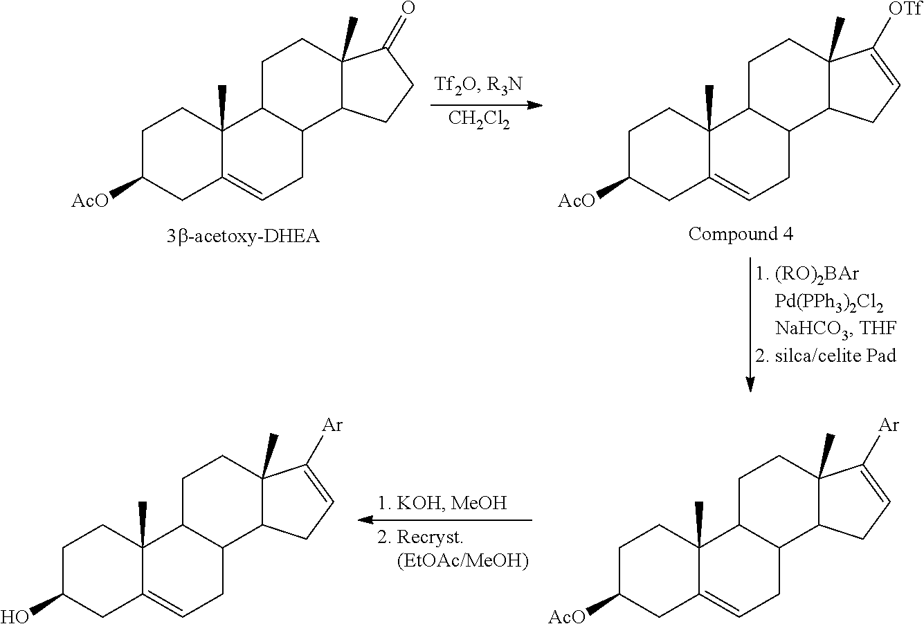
C1C([AcO])CC2=CCC3C(C2(C)C1)CCC1(C)C3CCC1=O.[CH2Cl2].C1C([AcO])CC2=CCC3C(C2(C)C1)CCC1(C)C3CC=C1[OTf].C1C(O)CC2=CCC3C(C2(C)C1)CCC1(C)C3CC=C1[Ar].C1C([AcO])CC2=CCC3C(C2(C)C1)CCC1(C)C3CC=C1[Ar]
